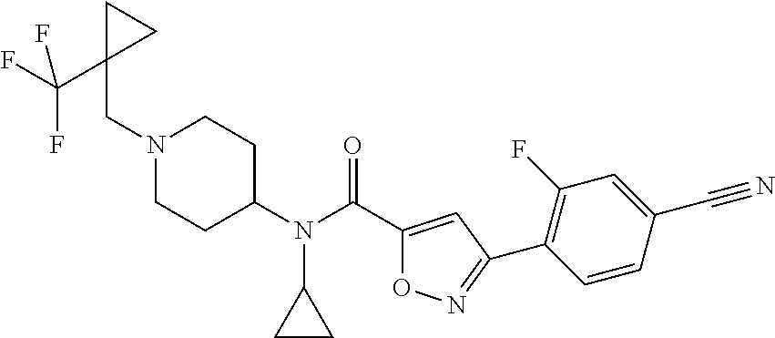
N1(CC2(C(F)(F)F)CC2)CCC(N(C(C2=CC(C3=C(F)C=C(C#N)C=C3)=NO2)=O)C2CC2)CC1
